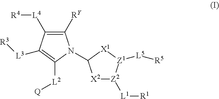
C1([RY])=C([L4][R4])C([L3][R3])=C([L2][Q])N1C1[X2][Z2]([L1][R1])[Z1]([L5][R5])[X1]1
